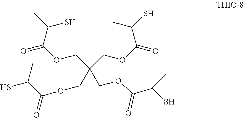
C(COC(C(S)C)=O)(COC(C(C)S)=O)(COC(C(S)C)=O)COC(=O)C(C)S
